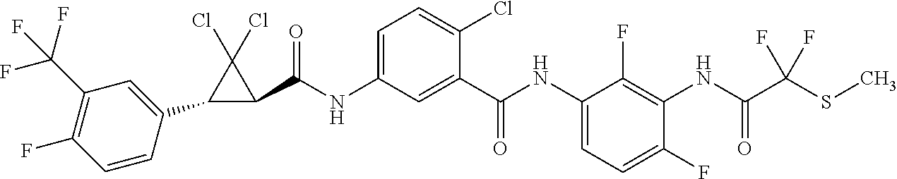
C1(C2=CC(C(F)(F)F)=C(F)C=C2)C(C(NC2=CC=C(Cl)C(C(NC3=CC=C(F)C(NC(C(SC)(F)F)=O)=C3F)=O)=C2)=O)C1(Cl)Cl
